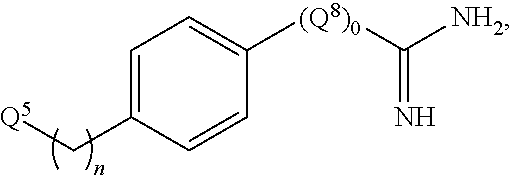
C1=C(C[Q5])C=CC([(Q8)0]C(=N)[NH2])=C1
